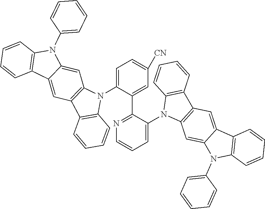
C1=C(N2C3=C(C4=C2C=CC=C4)C=C2C(=C3)N(C3=CC=CC=C3)C3=C2C=CC=C3)C(C2=NC=CC=C2N2C3=C(C4=C2C=CC=C4)C=C2C(=C3)N(C3=CC=CC=C3)C3=C2C=CC=C3)=CC([CN])=C1
